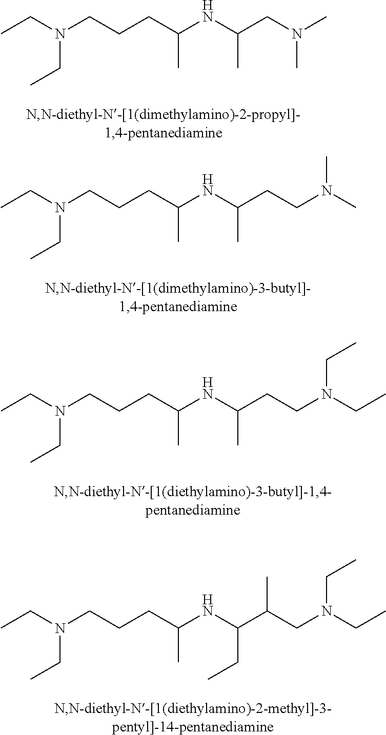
C(C(NC(CN(C)C)C)C)CCN(CC)CC.C(C(NC(CCN(C)C)C)C)CCN(CC)CC.C(C(NC(CCN(CC)CC)C)C)CCN(CC)CC.C(C(NC(C(CN(CC)CC)C)CC)C)CCN(CC)CC
